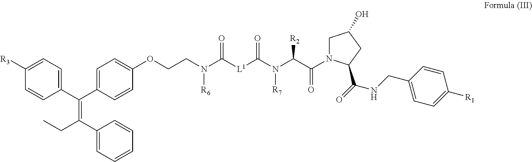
C1([R3])=CC=C(C(C2=CC=C(OCCN(C([L1]C(N(C(C(N3CC(O)CC3C(NCC3=CC=C([R1])C=C3)=O)=O)[R2])[R7])=O)=O)[R6])C=C2)=C(C2=CC=CC=C2)CC)C=C1
